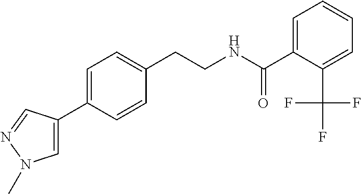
C(CNC(=O)C1=CC=CC=C1C(F)(F)F)C1=CC=C(C2=CN(C)N=C2)C=C1
